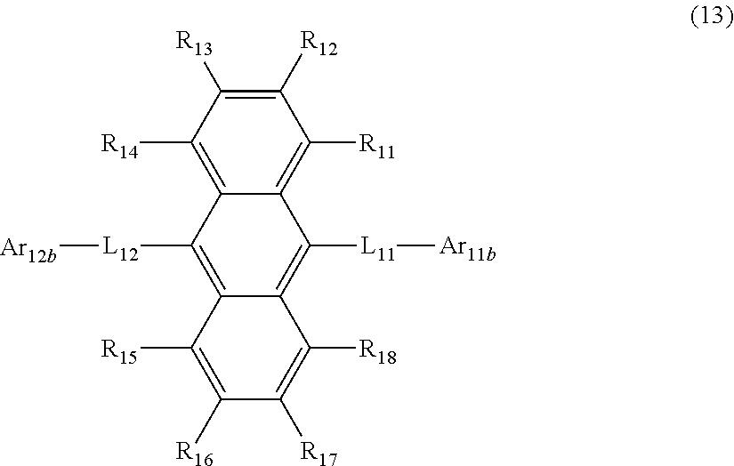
C1([R11])=C2C(=C([R14])C([R13])=C1[R12])C([L12][Ar12b])=C1C(=C2[L11][Ar11b])C([R18])=C([R17])C([R16])=C1[R15]
